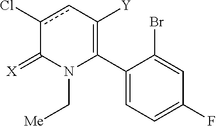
C1(C2=C([Y])cc(Cl)C(=[X])N2C[Me])=CC=C(F)C=C1Br
